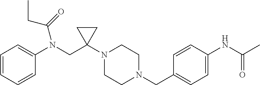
C1=CC=CC(N(CC2(N3CCN(CC4=CC=C(NC(C)=O)C=C4)CC3)CC2)C(=O)CC)=C1
